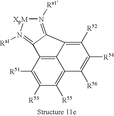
C12=C3C([R51])=C([R53])C([R55])=C1C([R56])=C([R54])C([R52])=C2C1=N([Ra1])[XpM]N([Ra1])=C31
